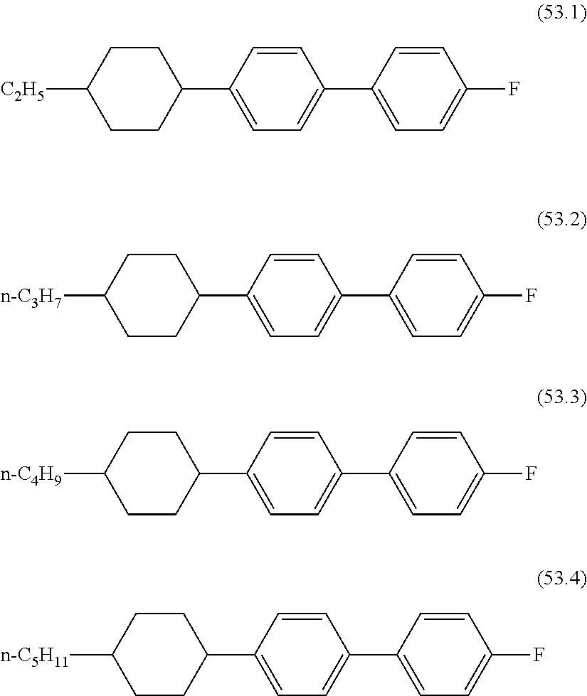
C1CC(C2=CC=C(C3=CC=C(F)C=C3)C=C2)CCC1[C2H5].C1CC(C2=CC=C(C3=CC=C(F)C=C3)C=C2)CCC1[n-C3H7].C1CC(C2=CC=C(C3=CC=C(F)C=C3)C=C2)CCC1[n-C4H9].C1CC(C2=CC=C(C3=CC=C(F)C=C3)C=C2)CCC1[n-C5H11]
